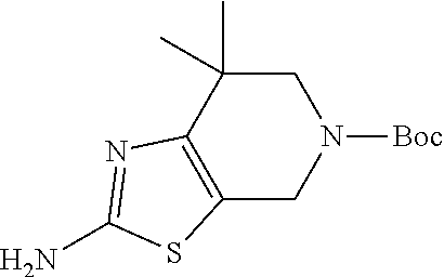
NC1=NC2=C(CN([Boc])CC2(C)C)S1
